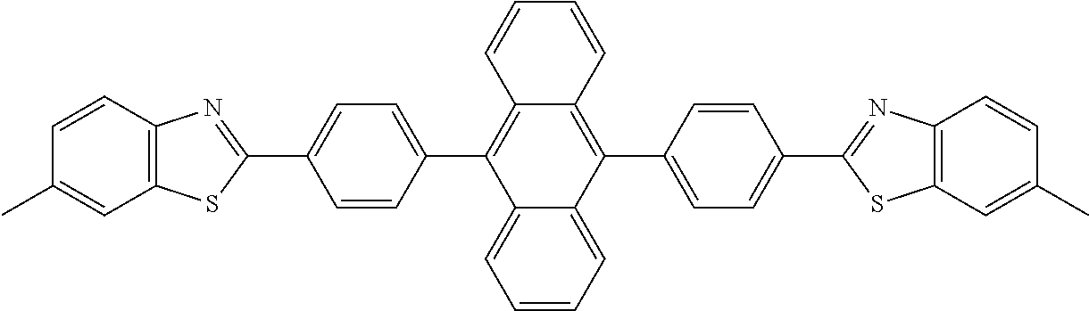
C12=C(C=CC(C)=C1)N=C(C1=CC=C(C3=C4C(=C(C5=CC=C(C6=NC7=C(C=C(C)C=C7)S6)C=C5)C5=CC=CC=C53)C=CC=C4)C=C1)S2
